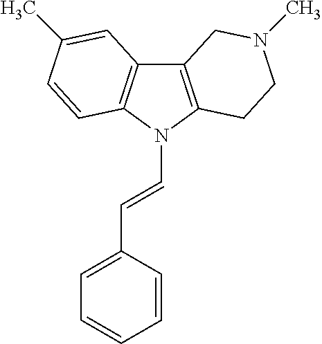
C12=C(N(C=CC3=CC=CC=C3)C3=C1C=C(C)C=C3)CCN(C)C2
